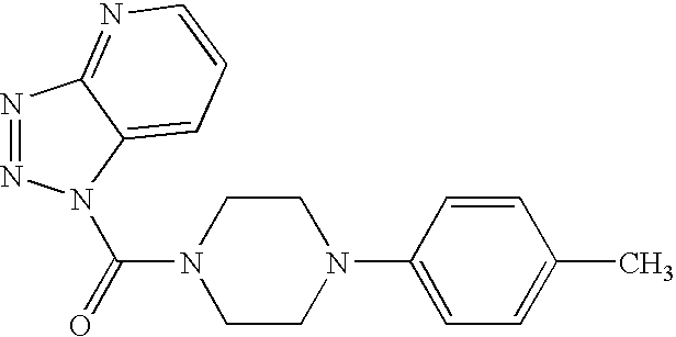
N1=NN(C(=O)N2CCN(C3=CC=C(C)C=C3)CC2)C2=CC=CN=C12
